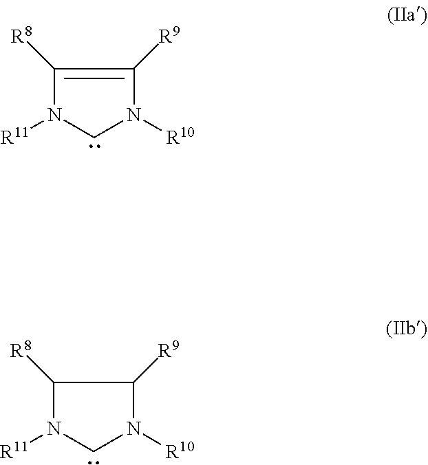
C1([R8])=C([R9])N([R10])CN1[R11].C1([R8])N([R11])CN([R10])C1[R9]
